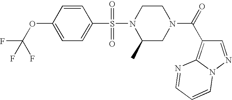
C1=CC(OC(F)(F)F)=CC=C1S(N1C(C)CN(C(=O)C2=C3N(N=C2)C=CC=N3)CC1)(=O)=O
